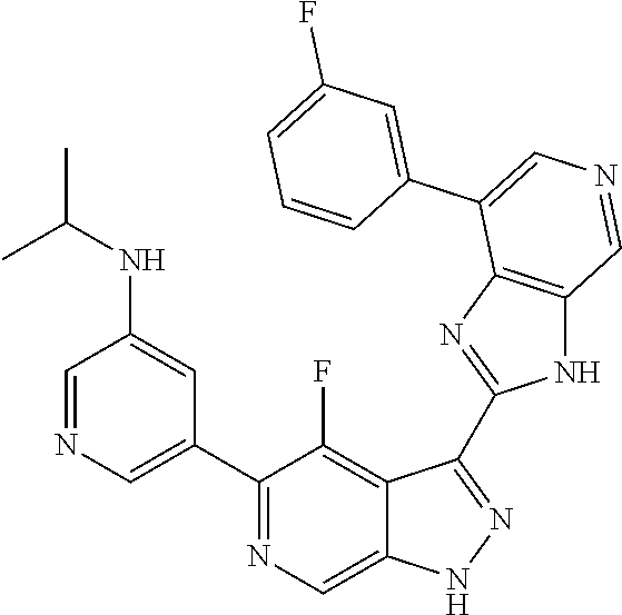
C1(C2=CN=CC(NC(C)C)=C2)=NC=C2C(=C1F)C(C1=NC3=C(N1)C=NC=C3C1=CC(F)=CC=C1)=NN2
